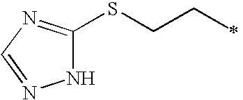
N1C(SCCC)=NC=N1
